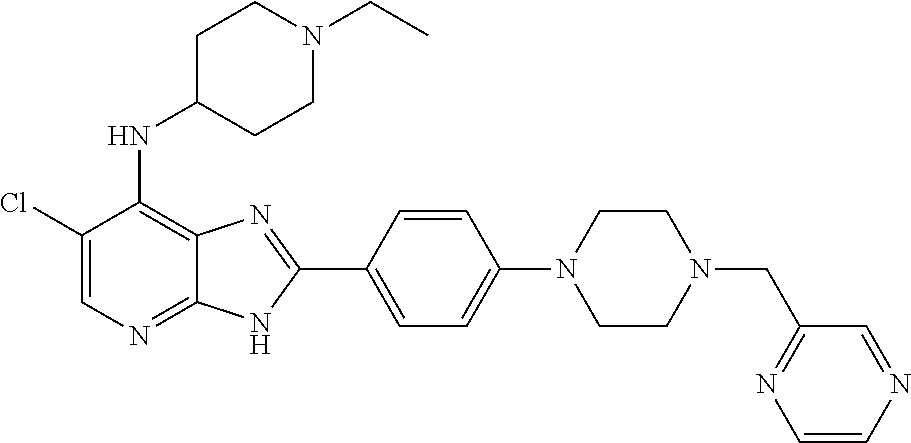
C1(Cl)=CN=C2C(=C1NC1CCN(CC)CC1)N=C(C1=CC=C(N3CCN(CC4=NC=CN=C4)CC3)C=C1)N2
